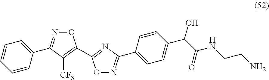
C1=CC=CC(C2=NOC(C3=NC(C4=CC=C(C(C(NCCN)=O)O)C=C4)=NO3)=C2[CF3])=C1
